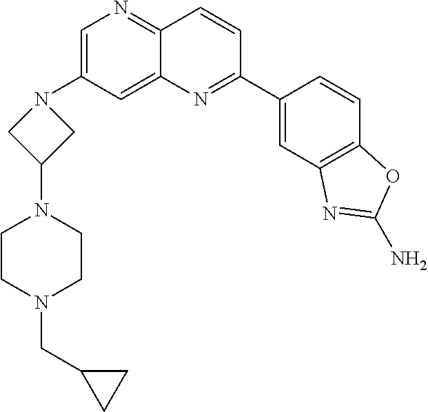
C1=C(N2CC(N3CCN(CC4CC4)CC3)C2)C=C2C(=N1)C=CC(C1=CC3=C(C=C1)OC(N)=N3)=N2
